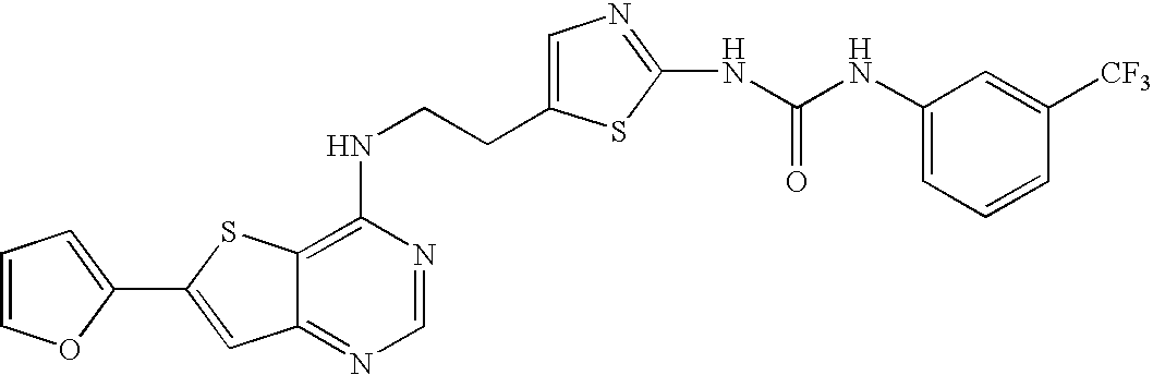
C12=NC=NC(NCCC3=CN=C(NC(NC4=CC=CC([CF3])=C4)=O)S3)=C1SC(C1=CC=CO1)=C2
